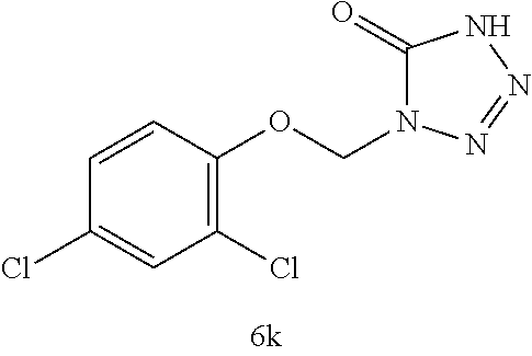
C1(Cl)=C(OCN2C(=O)NN=N2)C=CC(Cl)=C1
